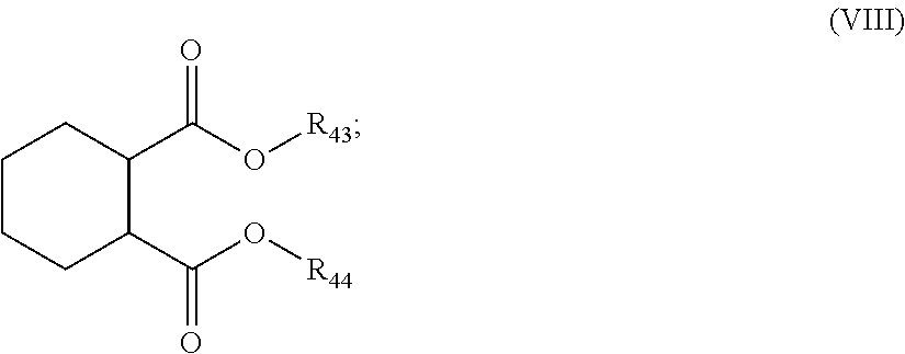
C1CCC(C(O[R44])=O)C(C(O[R43])=O)C1
